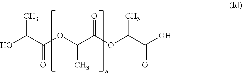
OC(C(OC(C(OC(C(O)=O)C)=O)C)=O)C
